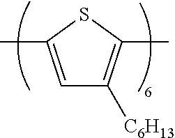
C1=C(C)SC(C)=C1[C6H13]
